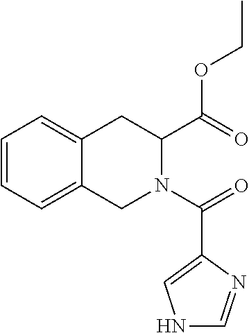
C1=CC=C2C(=C1)CC(C(OCC)=O)N(C(=O)C1=CNC=N1)C2
